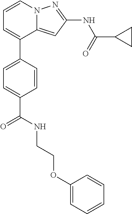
C12=CC(NC(C3CC3)=O)=NN1C=CC=C2C1=CC=C(C(=O)NCCOC2=CC=CC=C2)C=C1
